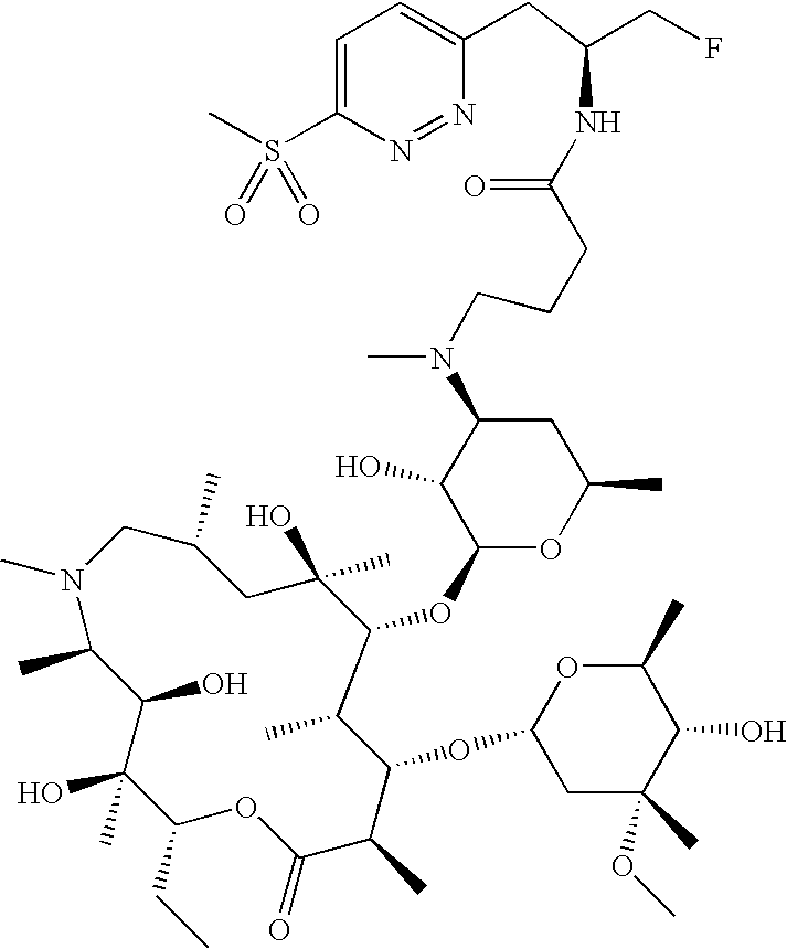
N1(C)CC(C)CC(O)(C)C(OC2OC(C)CC(N(C)CCCC(=O)NC(CF)CC3=CC=C(S(=O)(=O)C)N=N3)C2O)C(C)C(OC2CC(C)(OC)C(O)C(C)O2)C(C)C(=O)OC(CC)C(O)(C)C(O)C1C
